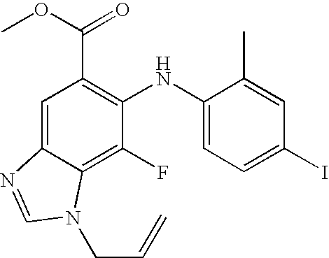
C1=C2C(=C(F)C(NC3=CC=C(I)C=C3C)=C1C(OC)=O)N(CC=C)C=N2
